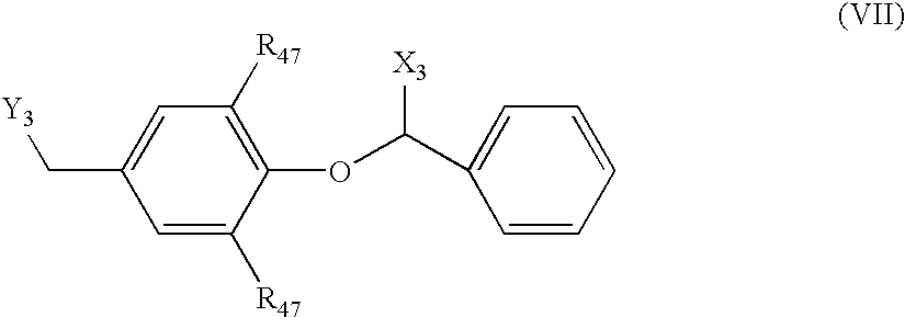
[Y3]CC1=CC([R47])=C(OC(C2=CC=CC=C2)[X3])C([R47])=C1
